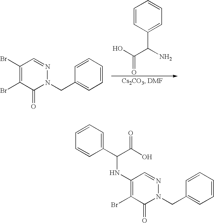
C1=CC=CC(CN2N=CC(Br)=C(Br)C2=O)=C1.C1=CC(C(N)C(O)=O)=CC=C1.N(C1=C(Br)C(=O)N(CC2=CC=CC=C2)N=C1)C(C1=CC=CC=C1)C(O)=O
